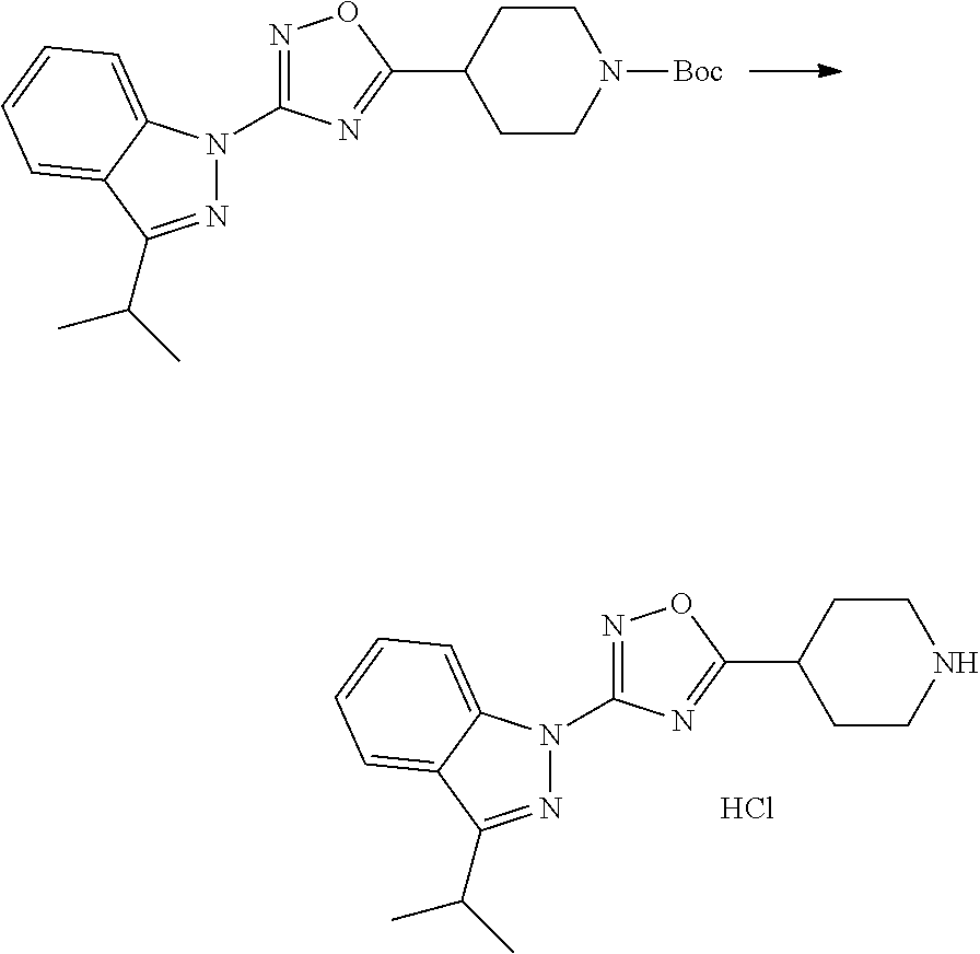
N1=C(N2N=C(C(C)C)C3=CC=CC=C32)N=C(C2CCN([Boc])CC2)O1.N1=C(N2N=C(C(C)C)C3=CC=CC=C23)N=C(C2CCNCC2)O1.Cl
